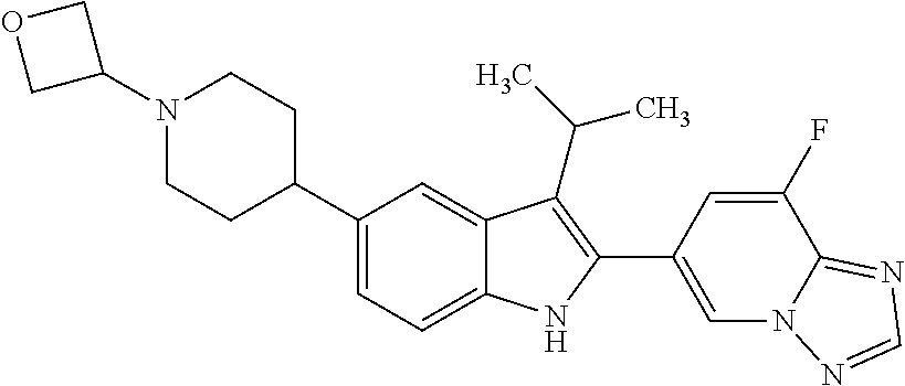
N1(C2COC2)CCC(C2=CC=C3C(=C2)C(C(C)C)=C(C2=CN4C(=NC=N4)C(F)=C2)N3)CC1
